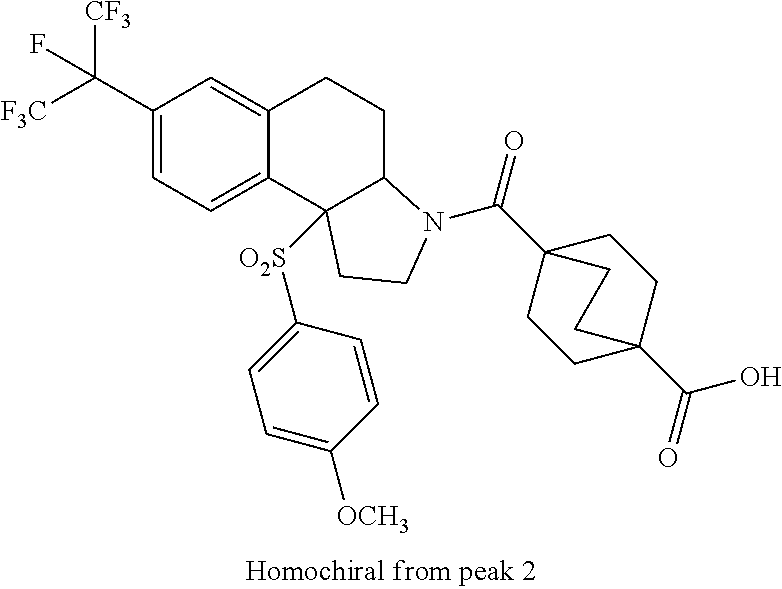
C1(C([F3C])([CF3])F)=CC=C2C(=C1)CCC1C2([O2S]C2=CC=C([OCH3])C=C2)CCN1C(C12CCC(C(=O)O)(CC1)CC2)=O
